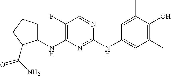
C1CCC(C(N)=O)C1NC1=C(F)C=NC(NC2=CC(C)=C(O)C(C)=C2)=N1
